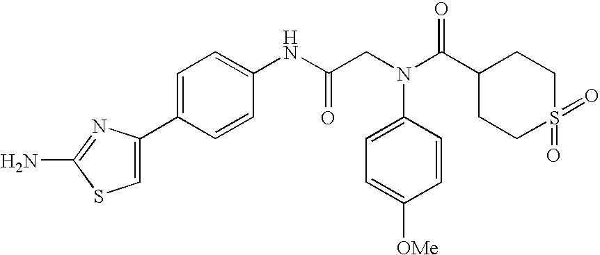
C1=C(C2=CC=C(NC(CN(C(=O)C3CCS(=O)(=O)CC3)C3=CC=C([OMe])C=C3)=O)C=C2)N=C(N)S1
